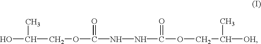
OC(COC(=O)NNC(OCC([OH])C)=O)C
